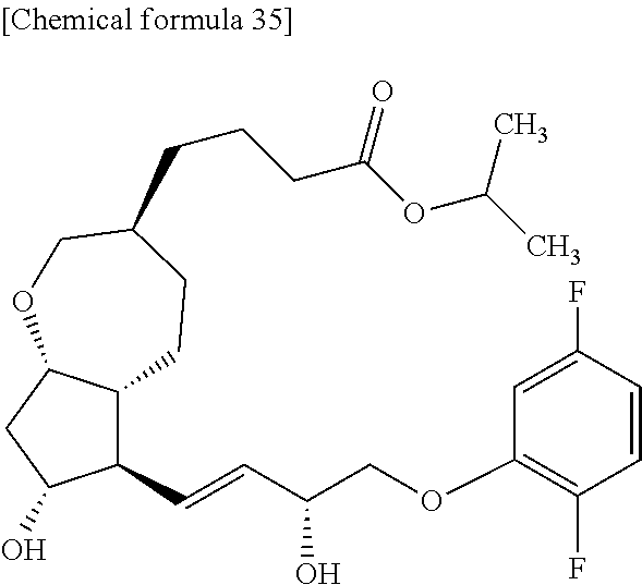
C1(C=CC(COC2=C(F)C=CC(F)=C2)O)C2C(CC1O)OCC(CCCC(OC(C)C)=O)CC2
